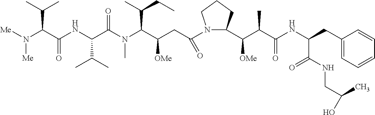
N1(C(CC(C(N(C(C(NC(C(N([Me])[Me])C(C)C)=O)C(C)C)=O)C)C(CC)C)[OMe])=O)C(C(C(C(NC(CC2=CC=CC=C2)C(NCC(C)O)=O)=O)C)[OMe])CCC1
